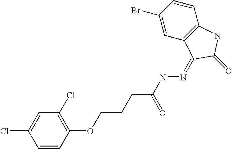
C1=CC(OCCCC(NN=C2C3=C(C=CC(Br)=C3)NC2=O)=O)=C(Cl)C=C1Cl
